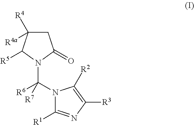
N1(C([R6])([R7])N2C([R5])C([R4])([R4a])CC2=O)C([R1])=NC([R3])=C1[R2]
